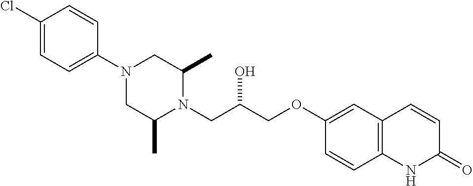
C1(Cl)=CC=C(N2CC(C)N(CC(COC3=CC4=C(C=C3)NC(=O)C=C4)O)C(C)C2)C=C1
